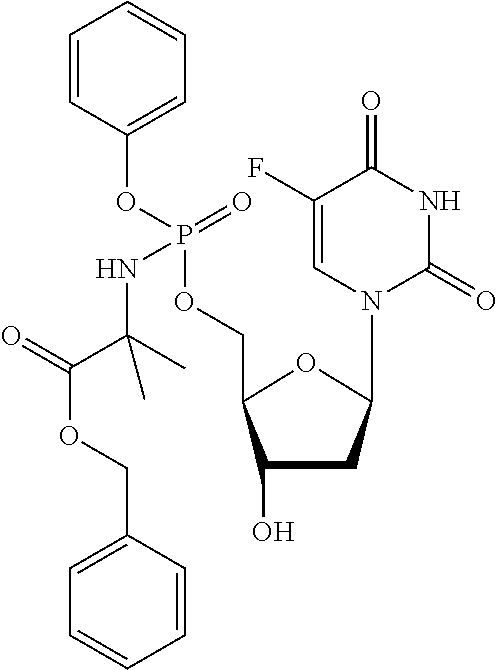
C1(O)CC(N2C(=O)NC(=O)C(F)=C2)OC1COP(OC1=CC=CC=C1)(=O)NC(C(OCC1=CC=CC=C1)=O)(C)C
